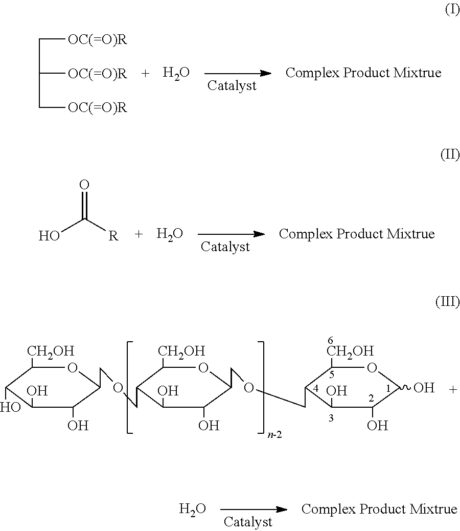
O.O=C([R])O.O.[OC(=O)R]CC([OC(=O)R])C[OC(=O)R].O.C1([CH2OH])C(O)C(O)C(O)C(COCC2C([CH2OH])OC(COCC3C([CH2OH])OC(O)C(O)C3O)C(O)C2O)O1
